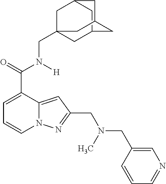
C1=C(C(=O)N([H])CC23CC4CC(C2)CC(C4)C3)C2=CC(CN(CC3=CN=CC=C3)C)=NN2C=C1
